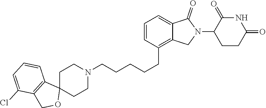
C1=CC(CCCCCN2CCC3(CC2)C2=C(CO3)C(Cl)=CC=C2)=C2C(=C1)C(=O)N(C1CCC(=O)NC1=O)C2
